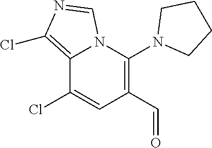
C12=C(Cl)N=CN1C(N1CCCC1)=C(C=O)C=C2Cl
